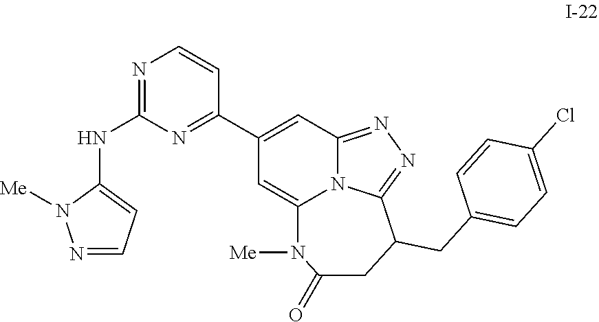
C1(C2=NC(NC3=CC=NN3[Me])=NC=C2)=CC2=NN=C3N2C(=C1)N([Me])C(=O)CC3CC1=CC=C(Cl)C=C1
